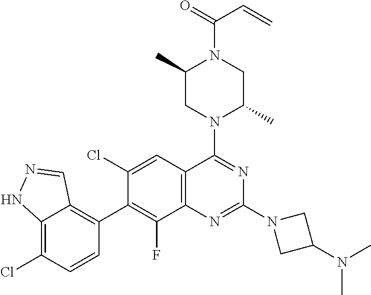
C12=C(Cl)C=CC(C3=C(F)C4=C(C=C3Cl)C(N3C(C)CN(C(=O)C=C)C(C)C3)=NC(N3CC(N(C)C)C3)=N4)=C1C=NN2
